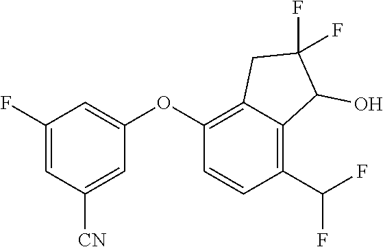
C1(F)=CC([CN])=CC(OC2=C3C(=C(C(F)F)C=C2)C(O)C(F)(F)C3)=C1
